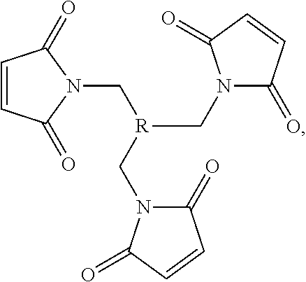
C1=CC(=O)N(C[R](CN2C(=O)C=CC2=O)CN2C(=O)C=CC2=O)C1=O
